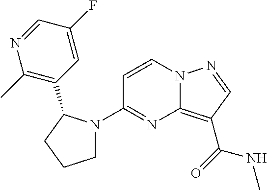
C1(N2CCCC2C2=C(C)N=CC(F)=C2)=NC2=C(C(=O)NC)C=NN2C=C1
